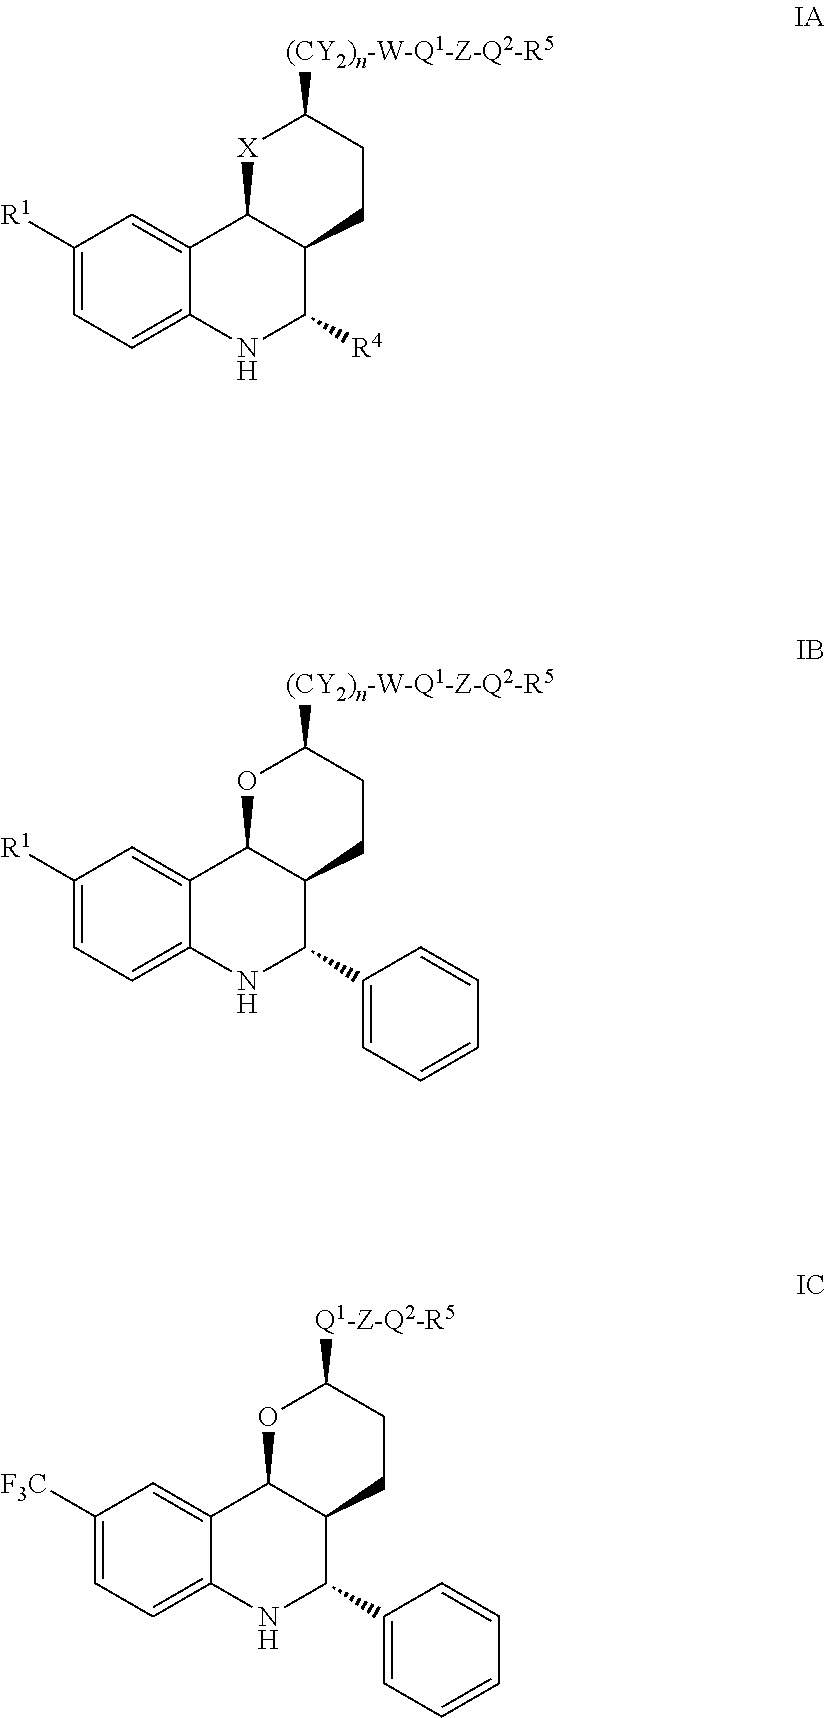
C1([R1])=CC=C2C(=C1)C1C(C([R4])N2)CCC([(CY2)n-W-Q1-Z-Q2-R5])[X]1.C1([R1])=CC=C2C(=C1)C1C(C(C3=CC=CC=C3)N2)CCC([(CY2)n-W-Q1-Z-Q2-R5])O1.C1([F3C])=CC=C2C(=C1)C1C(C(C3=CC=CC=C3)N2)CCC([Q1-Z-Q2-R5])O1
